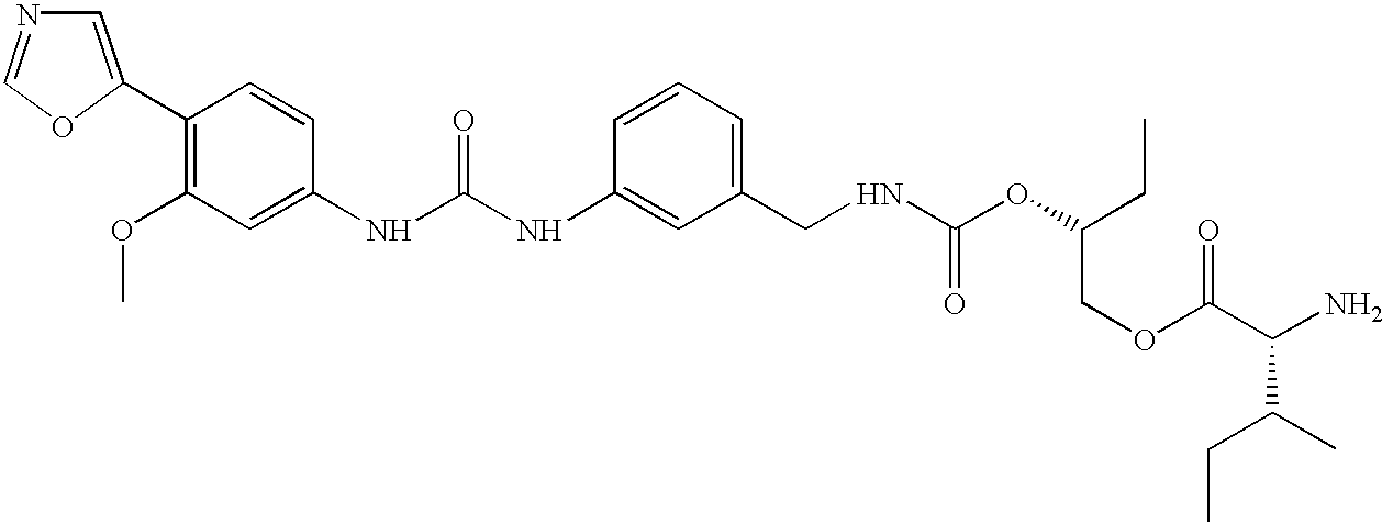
C1=C(C2=C(OC)C=C(NC(NC3=CC(CNC(OC(CC)COC(C(N)C(C)CC)=O)=O)=CC=C3)=O)C=C2)OC=N1
